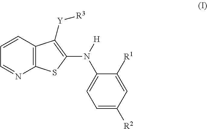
C1=NC2=C(C=C1)C([Y][R3])=C(N(C1=CC=C([R2])C=C1[R1])[H])S2
